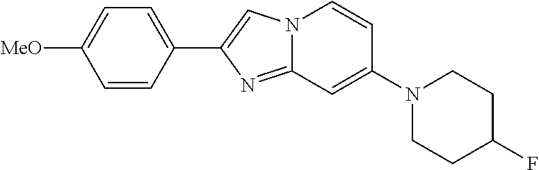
C1(C2=CN3C(=N2)C=C(N2CCC(F)CC2)C=C3)=CC=C([MeO])C=C1
